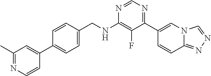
N1=CN=C(C2=CN3C(=NN=C3)C=C2)C(F)=C1NCC1=CC=C(C2=CC(C)=NC=C2)C=C1
